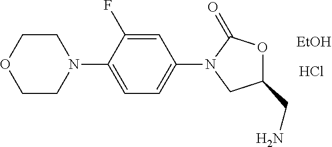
C(C1OC(=O)N(C2=CC=C(N3CCOCC3)C(F)=C2)C1)N.[EtOH].Cl
